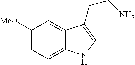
C1([MeO])=CC=C2C(=C1)C(CCN)=CN2
